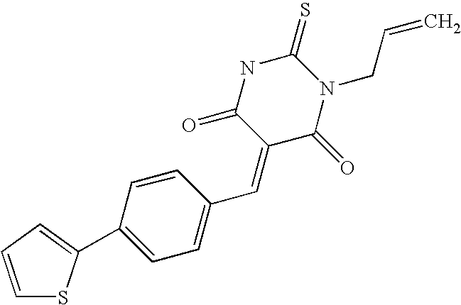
C1=CC=C(C2=CC=C(C=C3C(=O)N(CC=C)C(=S)NC3=O)C=C2)S1
